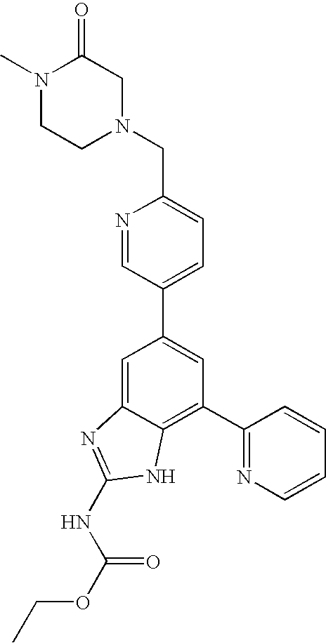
C1=C2C(=C(C3=NC=CC=C3)C=C1C1=CC=C(CN3CC(=O)N(C)CC3)N=C1)NC(NC(=O)OCC)=N2
